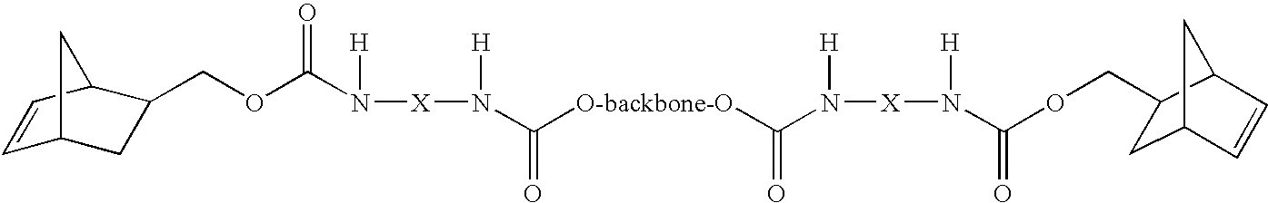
C1=CC2C(COC(N([X]N([H])C([O-backbone-O]C(N([X]N([H])C(=O)OCC3CC4CC3C=C4)[H])=O)=O)[H])=O)CC1C2
